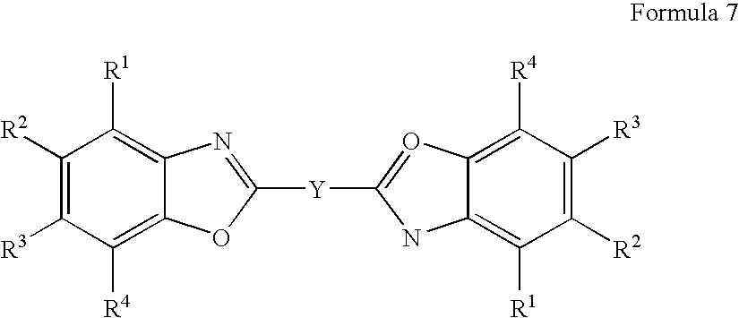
C1([R1])=C2C(=C([R4])C([R3])=C1[R2])OC([Y]C1=OC3=C([R4])C([R3])=C([R2])C([R1])=C3N1)=N2
